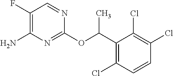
C1(OC(C2=C(Cl)C=CC(Cl)=C2Cl)C)=NC(N)=C(F)C=N1
